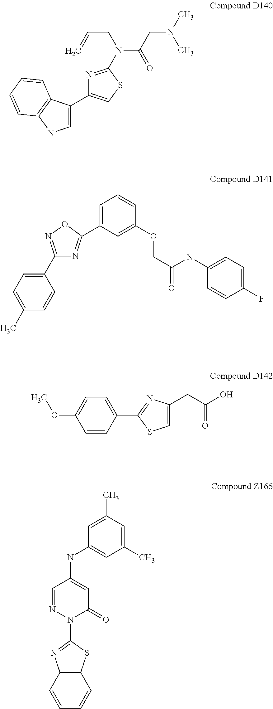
C1=C(C2=CSC(N(C(=O)CN(C)C)CC=C)=N2)C2=C(N1)C=CC=C2.C1(C2=NOC(C3=CC=CC(OCC(NC4=CC=C(F)C=C4)=O)=C3)=N2)=CC=C(C)C=C1.C1=CC(C2=NC(CC(=O)O)=CS2)=CC=C1OC.C1(C)=CC(C)=CC(NC2=CC(=O)N(C3=NC4=C(S3)C=CC=C4)N=C2)=C1
